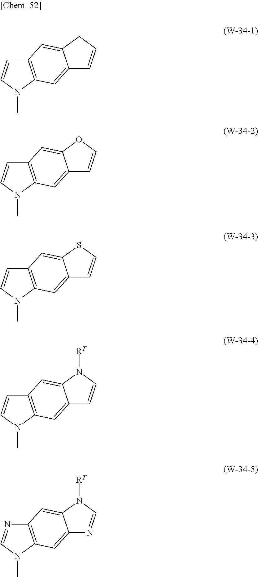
C12=C(N(C)C=C1)C=C1C(=C2)CC=C1.C12=C(N(C)C=C1)C=C1C(=C2)OC=C1.C12=C(N(C)C=C1)C=C1C(=C2)SC=C1.C12=C(N(C)C=C1)C=C1C(=C2)N([RT])C=C1.C12=C(N(C)C=N1)C=C1C(=C2)N([RT])C=N1
